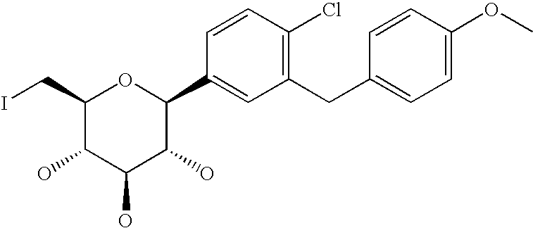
C1(CI)C(O)C(O)C(O)C(C2=CC(CC3=CC=C(OC)C=C3)=C(Cl)C=C2)O1
